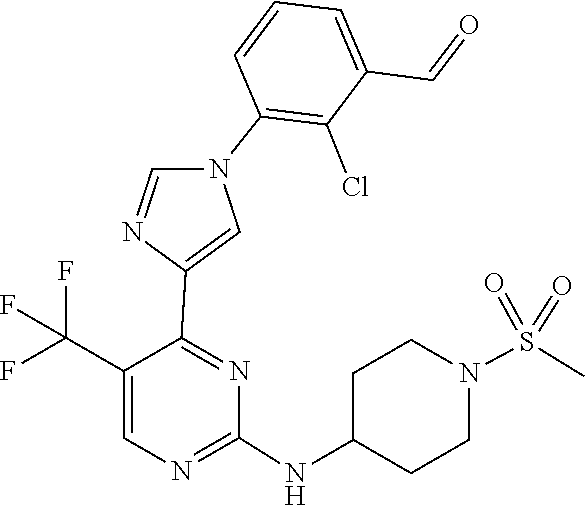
C1(NC2CCN(S(=O)(=O)C)CC2)=NC=C(C(F)(F)F)C(C2=CN(C3=C(Cl)C(C=O)=CC=C3)C=N2)=N1
